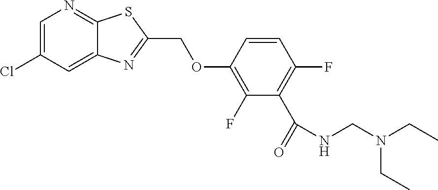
C1=C(Cl)C=C2C(=N1)SC(COC1=C(F)C(C(=O)NCN(CC)CC)=C(F)C=C1)=N2
